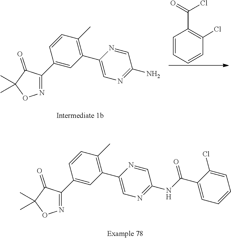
C1(C2=NOC(C)(C)C2=O)=CC(C2=CN=C(NC(C3=CC=CC=C3Cl)=O)C=N2)=C(C)C=C1.C1(C2=NOC(C)(C)C2=O)=CC(C2=CN=C(N)C=N2)=C(C)C=C1.C1=CC=CC(Cl)=C1C(=O)Cl
